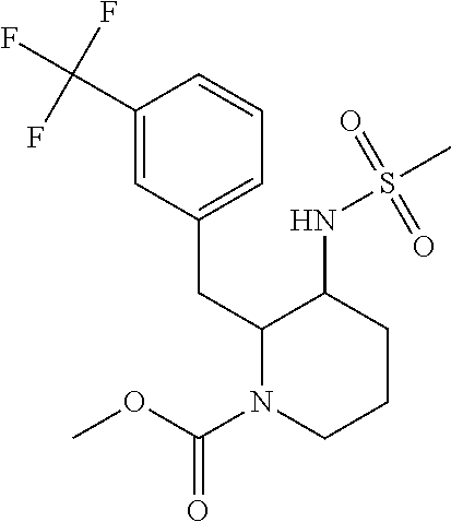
C1=C(C(F)(F)F)C=CC=C1CC1N(C(OC)=O)CCCC1NS(C)(=O)=O
